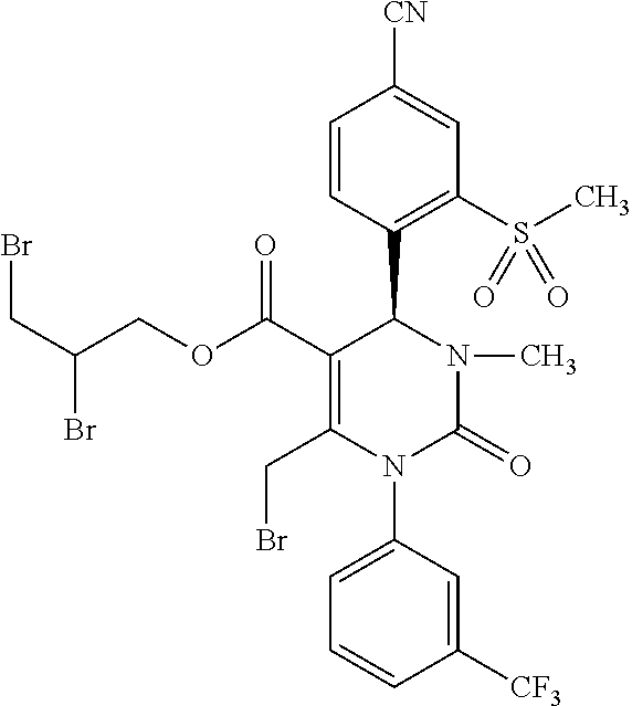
C1=CC(C2C(C(OCC(CBr)Br)=O)=C(CBr)N(C3=CC=CC([CF3])=C3)C(=O)N2C)=C(S(C)(=O)=O)C=C1[CN]
